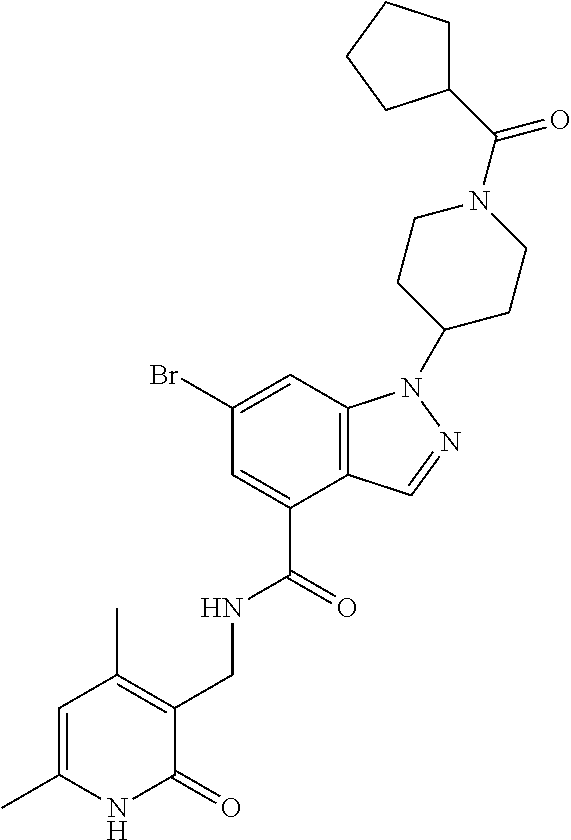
C12=C(C=C(Br)C=C1C(=O)NCC1=C(C)C=C(C)NC1=O)N(C1CCN(C(C3CCCC3)=O)CC1)N=C2
